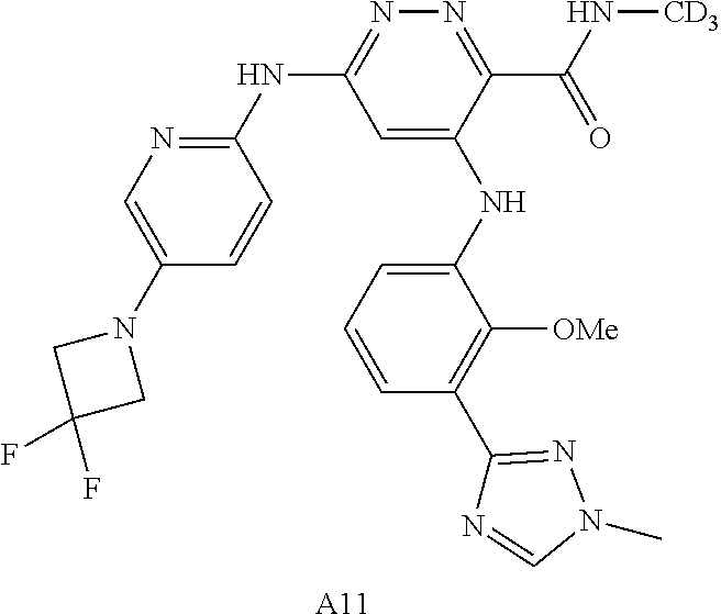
C1=C(NC2=CC=CC(C3=NN(C)C=N3)=C2[OMe])C(C(N[CD3])=O)=NN=C1NC1=NC=C(N2CC(F)(F)C2)C=C1.[A11]
